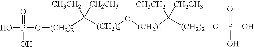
[(CH2)2](C([(CH2)4]O[(CH2)4]C([(CH2)2]OP(O)(=O)O)([CH3CH2])[CH2CH3])([CH3CH2])[CH2CH3])OP(O)(=O)O
